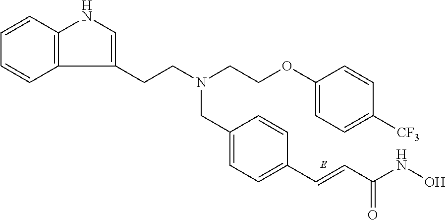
C1=C(CN(CCC2=CNC3=C2C=CC=C3)CCOC2=CC=C([CF3])C=C2)C=CC(C=CC(NO)=O)=C1
